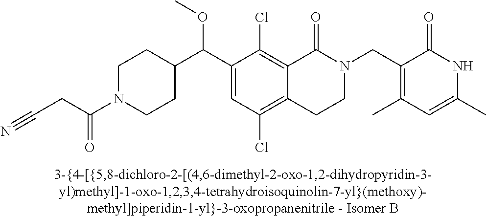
C1(C(C2=CC(Cl)=C3C(=C2Cl)C(=O)N(CC2=C(C)C=C(C)NC2=O)CC3)OC)CCN(C(CC#N)=O)CC1
